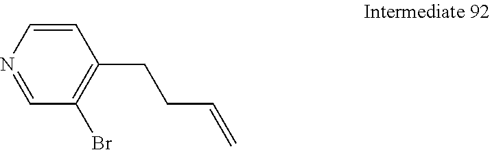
C1=CN=CC(Br)=C1CCC=C
